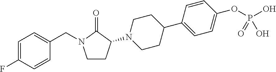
C1=C(F)C=CC(CN2CCC(N3CCC(C4=CC=C(OP(O)(=O)O)C=C4)CC3)C2=O)=C1
